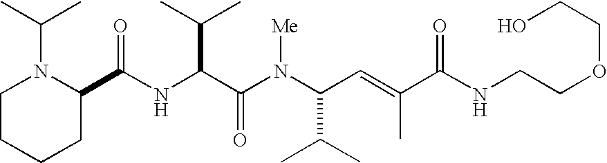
N(C(C(N(C(C(C)C)C=C(C)C(NCCOCCO)=O)[Me])=O)C(C)C)C(C1N(C(C)C)CCCC1)=O
